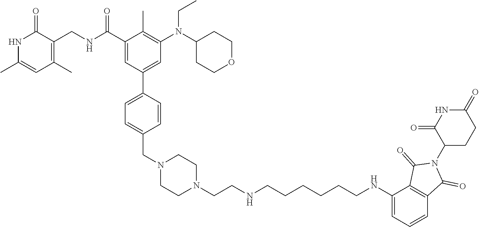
N1C(C)=CC(C)=C(CNC(C2=CC(C3=CC=C(CN4CCN(CCNCCCCCCNC5=CC=CC6=C5C(=O)N(C5CCC(=O)NC5=O)C6=O)CC4)C=C3)=CC(N(C3CCOCC3)CC)=C2C)=O)C1=O
